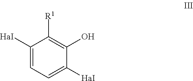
C1([HaI])=CC=C([HaI])C(O)=C1[R1]
